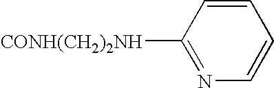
C1([CONH(CH2)2NH])=NC=CC=C1
